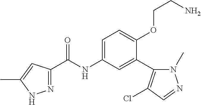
N1=C(C(=O)NC2=CC=C(OCCN)C(C3=C(Cl)C=NN3C)=C2)C=C(C)N1
